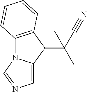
C12=C(C(C(C#N)(C)C)C3=CN=CN13)C=CC=C2
